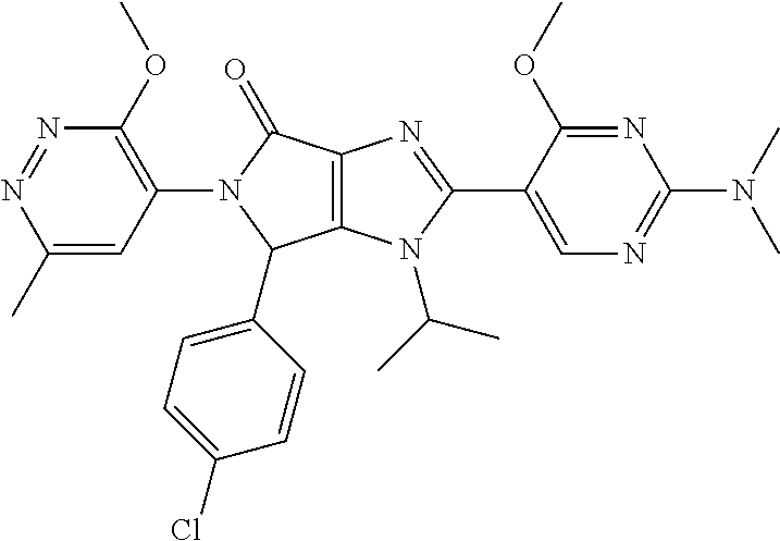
C1(C)=CC(N2C(C3=CC=C(Cl)C=C3)C3=C(C2=O)N=C(C2=CN=C(N(C)C)N=C2OC)N3C(C)C)=C(OC)N=N1
